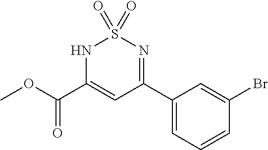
N1C(C(OC)=O)=CC(C2=CC=CC(Br)=C2)=NS1(=O)=O
